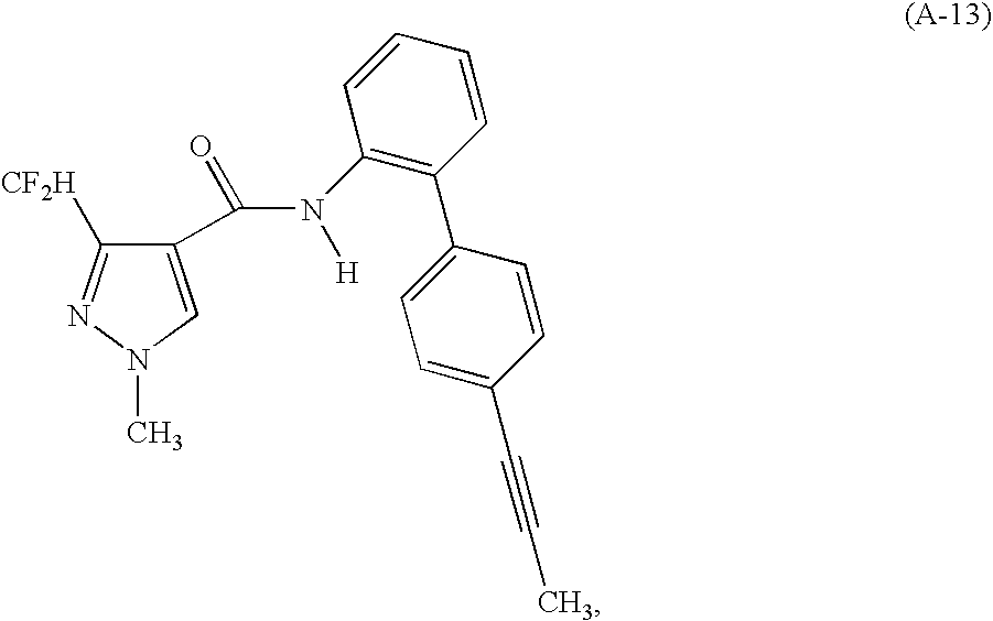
C1(C(N([H])C2=C(C3=CC=C(C#CC)C=C3)C=CC=C2)=O)=CN(C)N=C1[CF2H]
